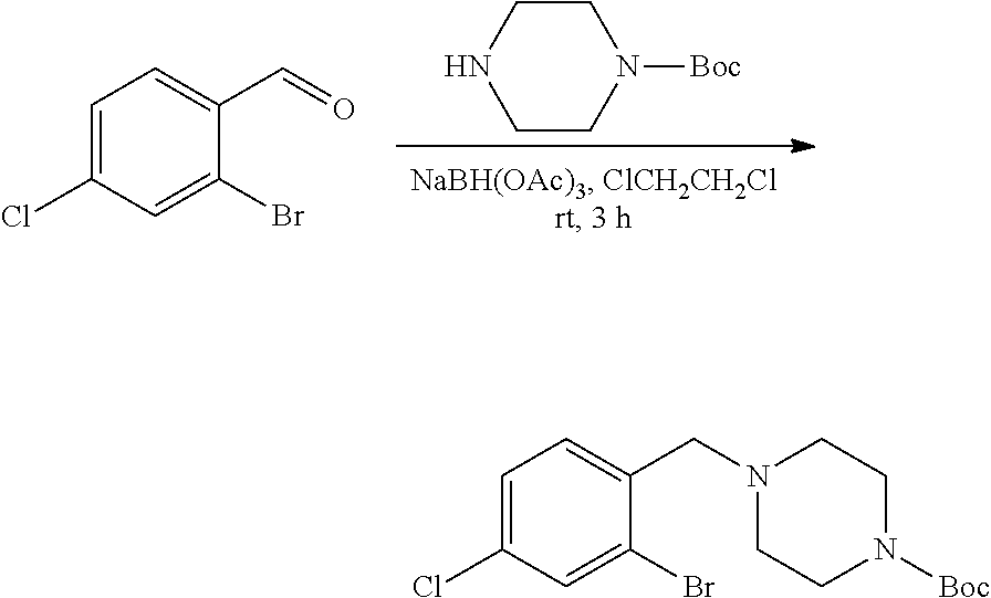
C1CN([Boc])CCN1.C1=C(Cl)C=C(Br)C(C=O)=C1.C1=C(Cl)C=C(Br)C(CN2CCN([Boc])CC2)=C1
